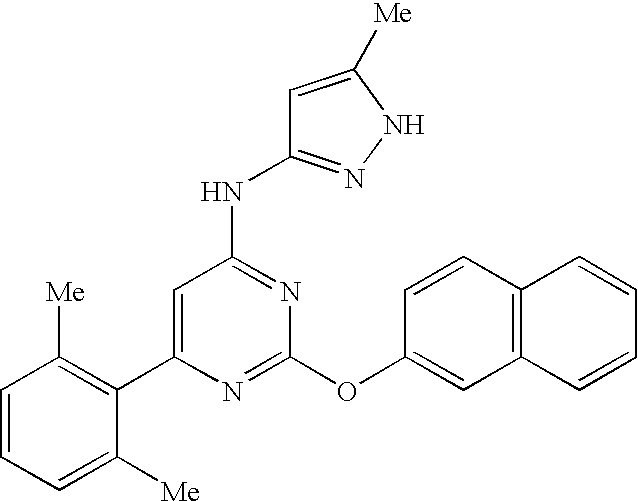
C1(C2=C([Me])C=CC=C2[Me])=CC(NC2=NNC([Me])=C2)=NC(OC2=CC3=C(C=C2)C=CC=C3)=N1
